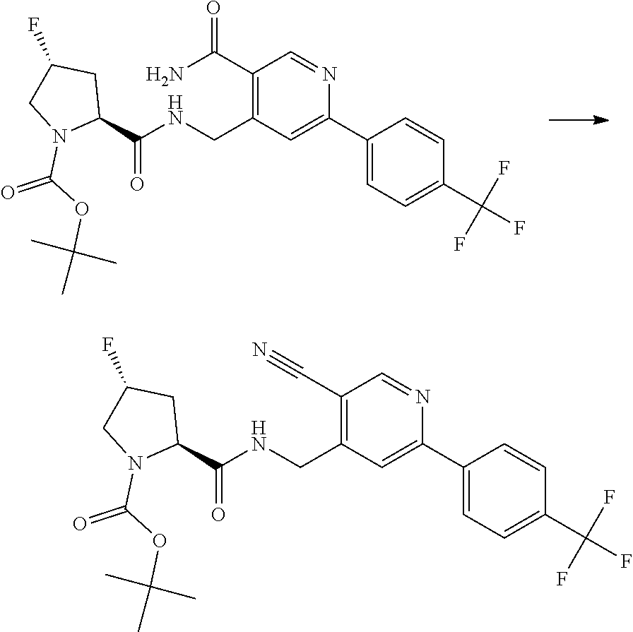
C1(C#N)=C(CNC(C2CC(F)CN2C(OC(C)(C)C)=O)=O)C=C(C2=CC=C(C(F)(F)F)C=C2)N=C1.C1(C(=O)N)=C(CNC(C2CC(F)CN2C(OC(C)(C)C)=O)=O)C=C(C2=CC=C(C(F)(F)F)C=C2)N=C1
